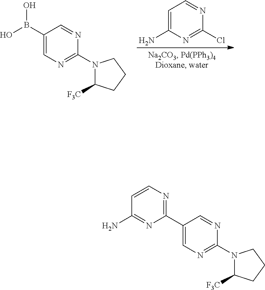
C1=C(N)N=C(Cl)N=C1.C1(B(O)O)=CN=C(N2C([F3C])CCC2)N=C1.C1(C2=NC=CC(N)=N2)=CN=C(N2C([F3C])CCC2)N=C1
